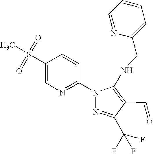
C1(S(=O)(=O)C)=CN=C(N2N=C(C(F)(F)F)C(C=O)=C2NCC2=CC=CC=N2)C=C1
